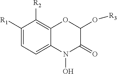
C1([R1])=CC=C2C(=C1[R2])OC(O[R3])C(=O)N2O
